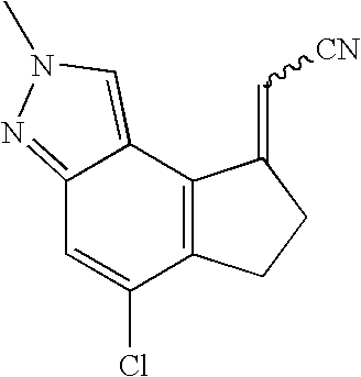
C1=C(Cl)C2=C(C3=CN(C)N=C13)C(=C[CN])CC2
